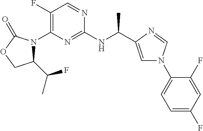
C1(C(C)F)N(C2=C(F)C=NC(NC(C)C3=CN(C4=CC=C(F)C=C4F)C=N3)=N2)C(=O)OC1
